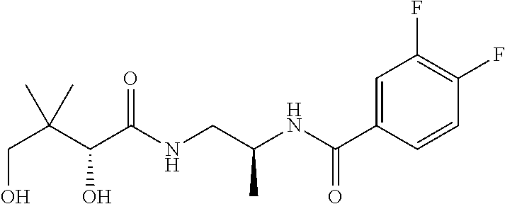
C(C(C(C(NCC(NC(C1=CC(F)=C(F)C=C1)=O)C)=O)O)(C)C)O
